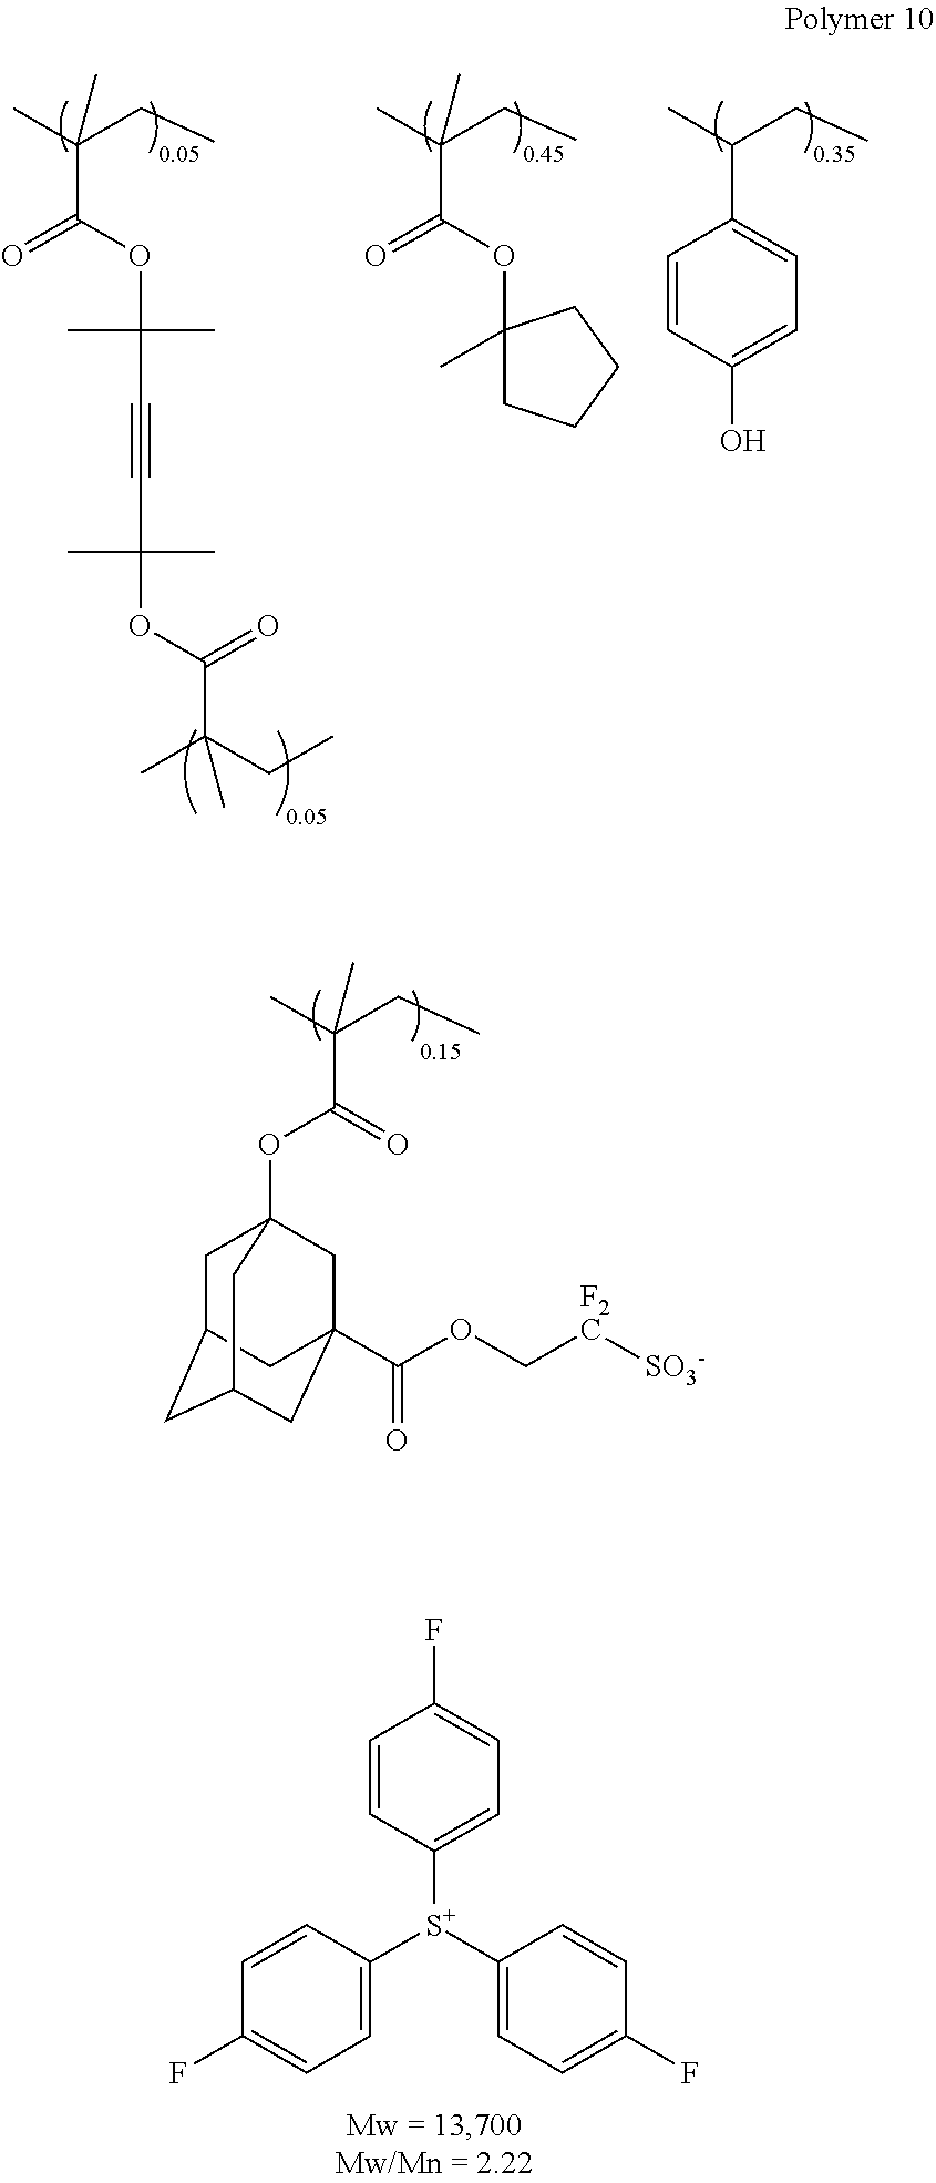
C(C(C)(CC)C)(=O)OC12CC3CC(CC(C(OC[F2C][SO3-])=O)(C1)C3)C2.C(C(C)(CC)C)(OC(C#CC(OC(C(CC)(C)C)=O)(C)C)(C)C)=O.C1(C(C)CC)=CC=C(O)C=C1.C(C(C)(CC)C)(OC1(C)CCCC1)=O.C1=CC([S+](C2=CC=C(F)C=C2)C2=CC=C(F)C=C2)=CC=C1F
